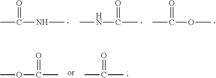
CC(=O)OC.CC(=O)C.CC(=O)NC.CC(=O)NC.CC(=O)OC
